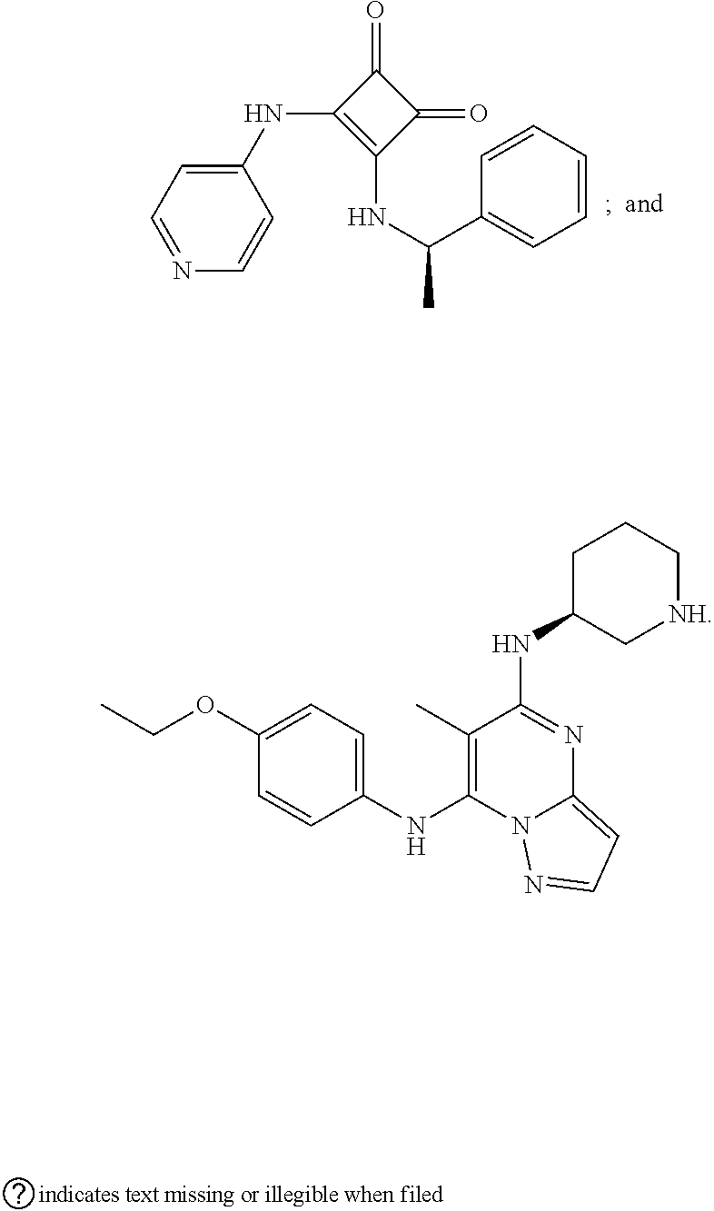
N1=CC=C(NC2=C(NC(C)C3=CC=CC=C3)C(=O)C2=O)C=C1.C1(C)=C(NC2=CC=C(OCC)C=C2)N2C(=CC=N2)N=C1NC1C[NH]CCC1
